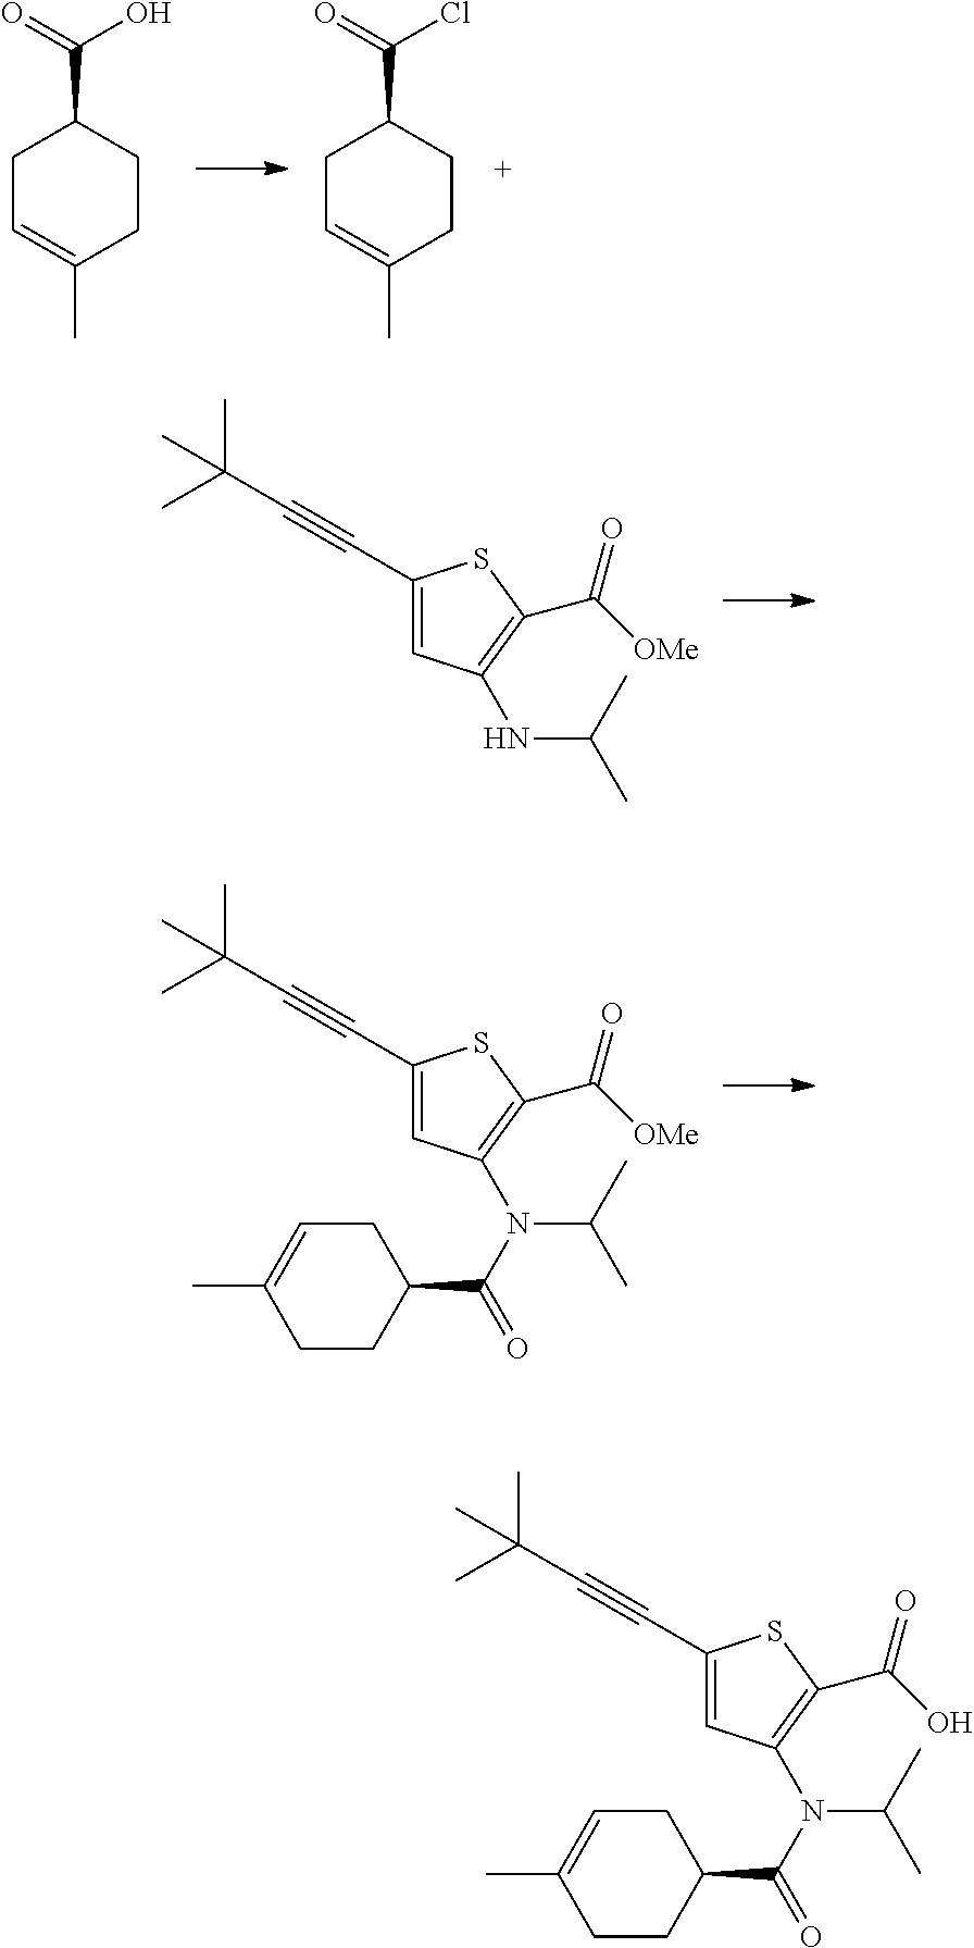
C1C=C(C)CCC1C(=O)O.C1C=C(C)CCC1C(=O)Cl.C1(C#CC(C)(C)C)=CC(NC(C)C)=C(C([OMe])=O)S1.C1(C#CC(C)(C)C)=CC(N(C(C)C)C(C2CC=C(C)CC2)=O)=C(C([OMe])=O)S1.C1(C#CC(C)(C)C)=CC(N(C(C)C)C(C2CC=C(C)CC2)=O)=C(C(O)=O)S1
